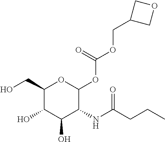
C(C1C(O)C(O)C(NC(CCC)=O)C(OC(OCC2COC2)=O)O1)O
